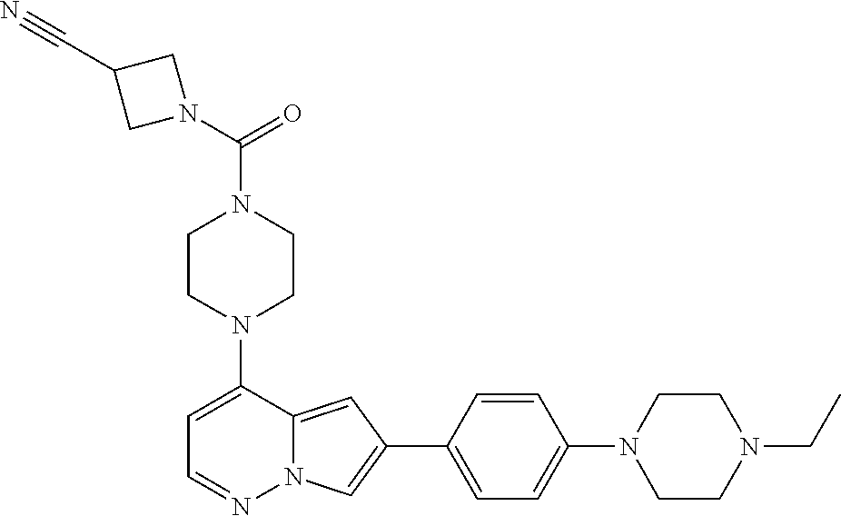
N1(C2=CC=NN3C2=CC(C2=CC=C(N4CCN(CC)CC4)C=C2)=C3)CCN(C(=O)N2CC(C#N)C2)CC1
